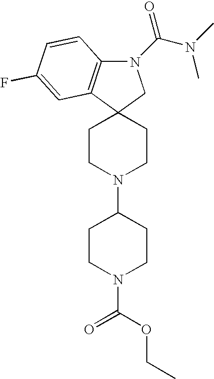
N1(C(=O)N(C)C)C2=C(C3(C1)CCN(C1CCN(C(=O)OCC)CC1)CC3)C=C(F)C=C2
